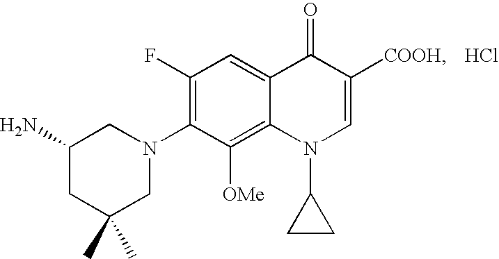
C1(C)(C)CN(C2=C(F)C=C3C(=C2[OMe])N(C2CC2)C=C([COOH])C3=O)CC(N)C1.Cl
